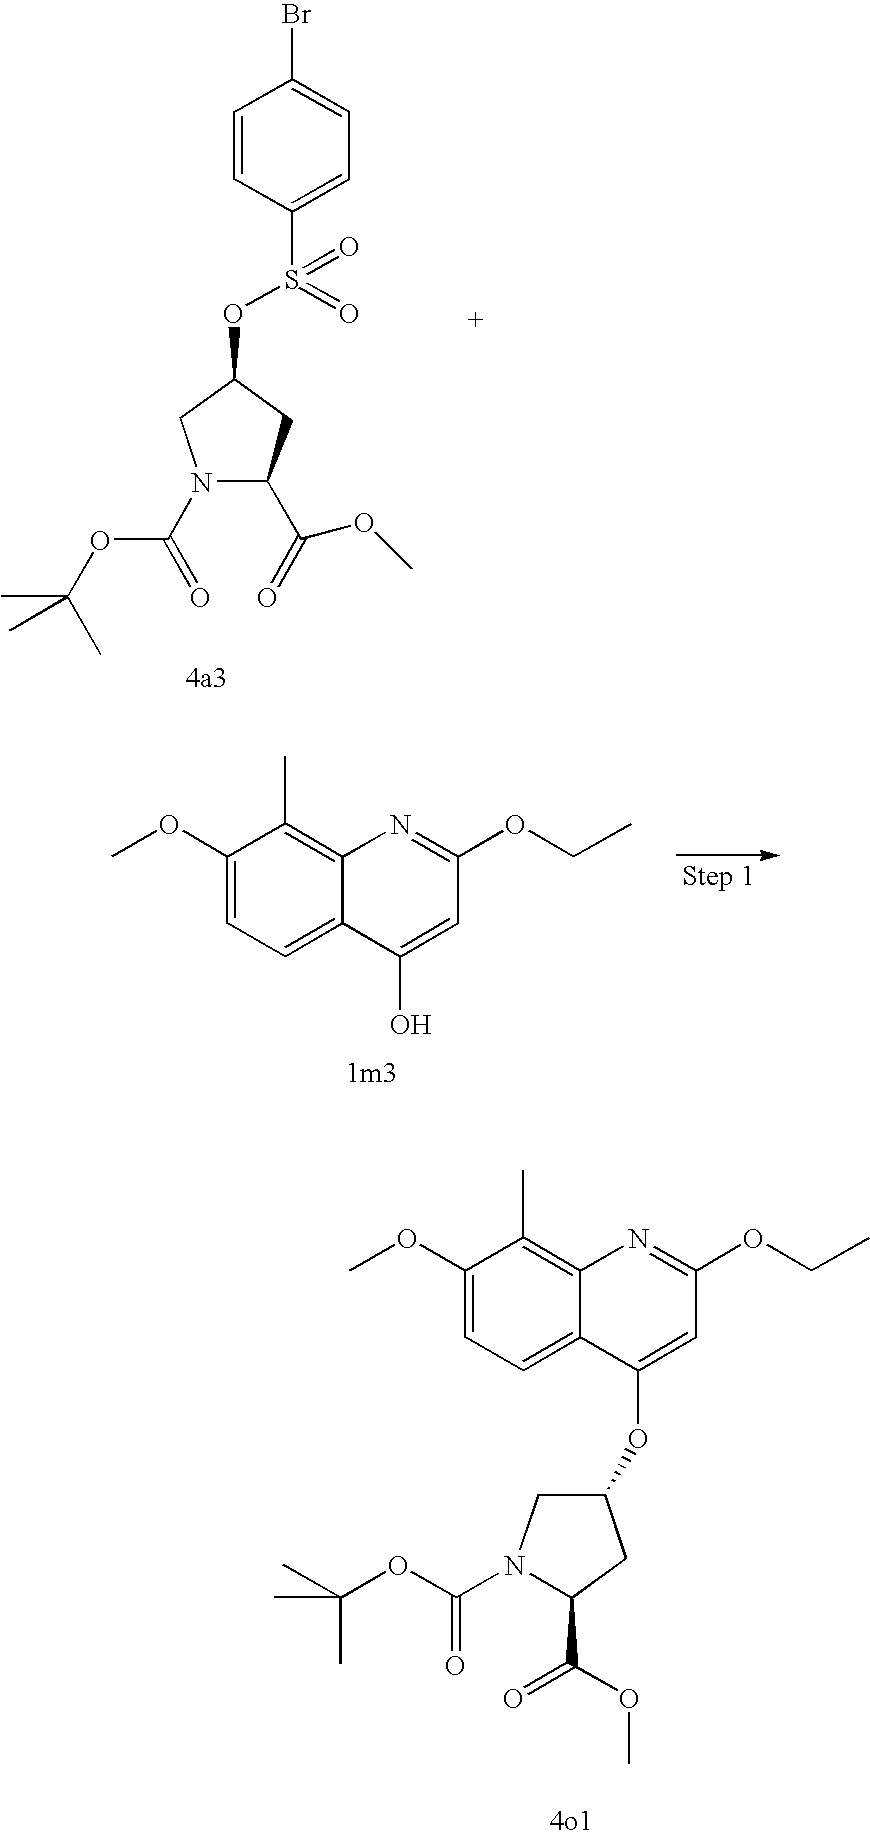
OC1=CC(OCC)=NC2=C(C)C(OC)=CC=C21.N1(C(OC(C)(C)C)=O)C(C(OC)=O)CC(OC2=CC(OCC)=NC3=C(C)C(OC)=CC=C32)C1.C1=CC(S(OC2CN(C(OC(C)(C)C)=O)C(C(OC)=O)C2)(=O)=O)=CC=C1Br
